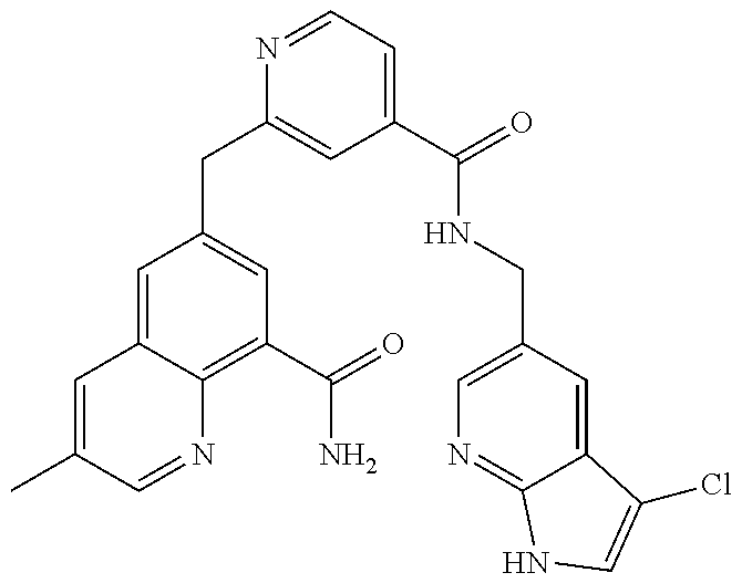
C1=C(C)C=NC2=C(C(=O)N)C=C(CC3=CC(C(=O)NCC4=CN=C5C(=C4)C(Cl)=CN5)=CC=N3)C=C12
